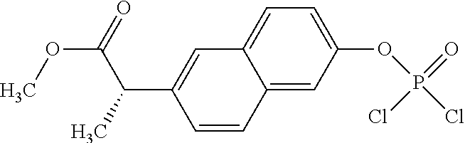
C1=CC2=CC(OP(=O)(Cl)Cl)=CC=C2C=C1C(C)C(OC)=O
